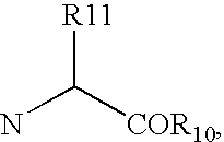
NC([COR10])[R11]
